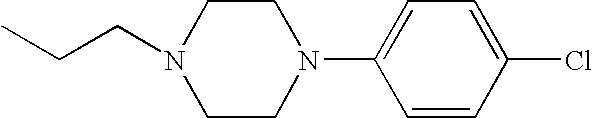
C1CN(C2=CC=C(Cl)C=C2)CCN1CCC
